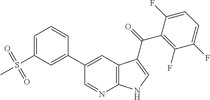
C12=C(C=C(C3=CC(S(C)(=O)=O)=CC=C3)C=N1)C(C(=O)C1=C(F)C(F)=CC=C1F)=CN2
